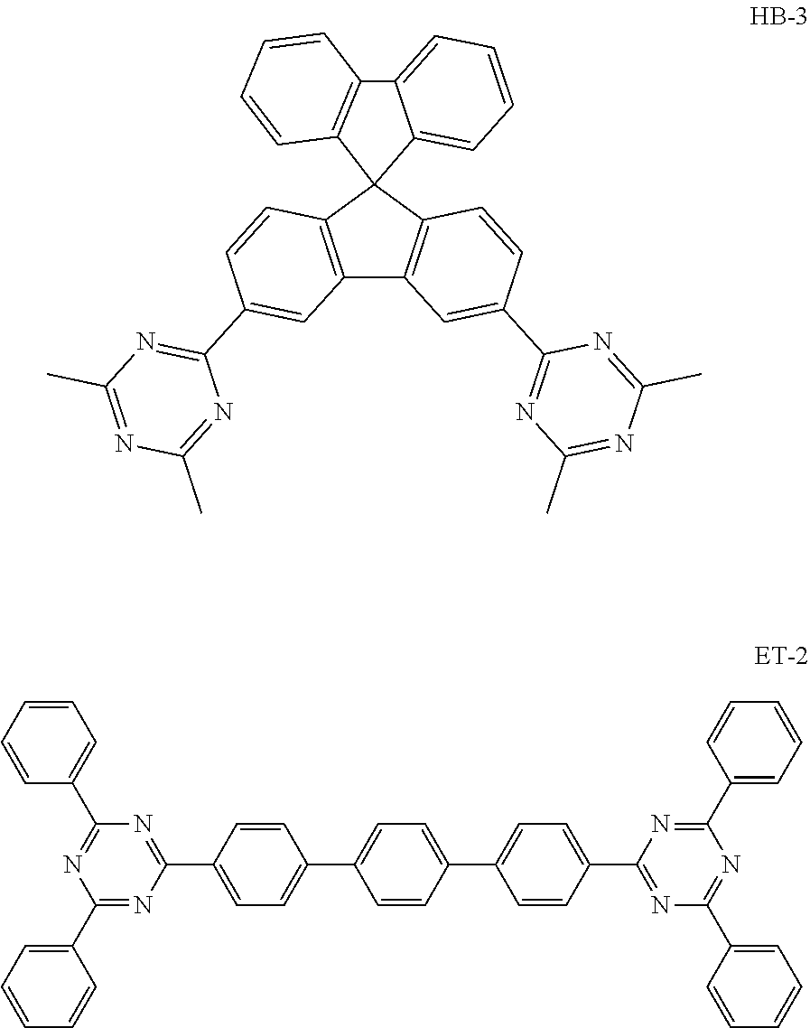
C1(C2=CC=CC=C2)=NC(C2=CC=C(C3=CC=C(C4=CC=C(C5=NC(C6=CC=CC=C6)=NC(C6=CC=CC=C6)=N5)C=C4)C=C3)C=C2)=NC(C2=CC=CC=C2)=N1.C12=C(C=CC(C3=NC(C)=NC(C)=N3)=C1)C1(C3=C2C=C(C2=NC(C)=NC(C)=N2)C=C3)C2=C(C=CC=C2)C2=CC=CC=C21
